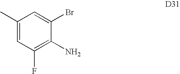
C1(C)=CC(F)=C(N)C(Br)=C1
